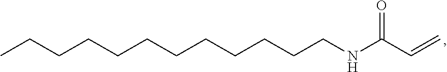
CCCCCCCCCCCCNC(C=C)=O
